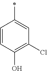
C1=CC(O)=C(Cl)C=C1C
